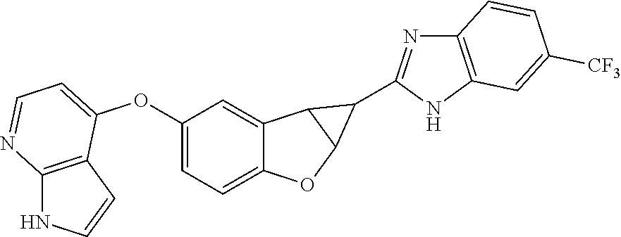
C12=CC=C(OC3=CC=NC4=C3C=CN4)C=C1C1C(O2)C1C1=NC2=C(N1)C=C([CF3])C=C2
